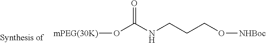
[mPEG(30K)]OC(NCCCO[NHBoc])=O
